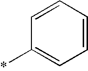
C1=CC=CC=C1*
